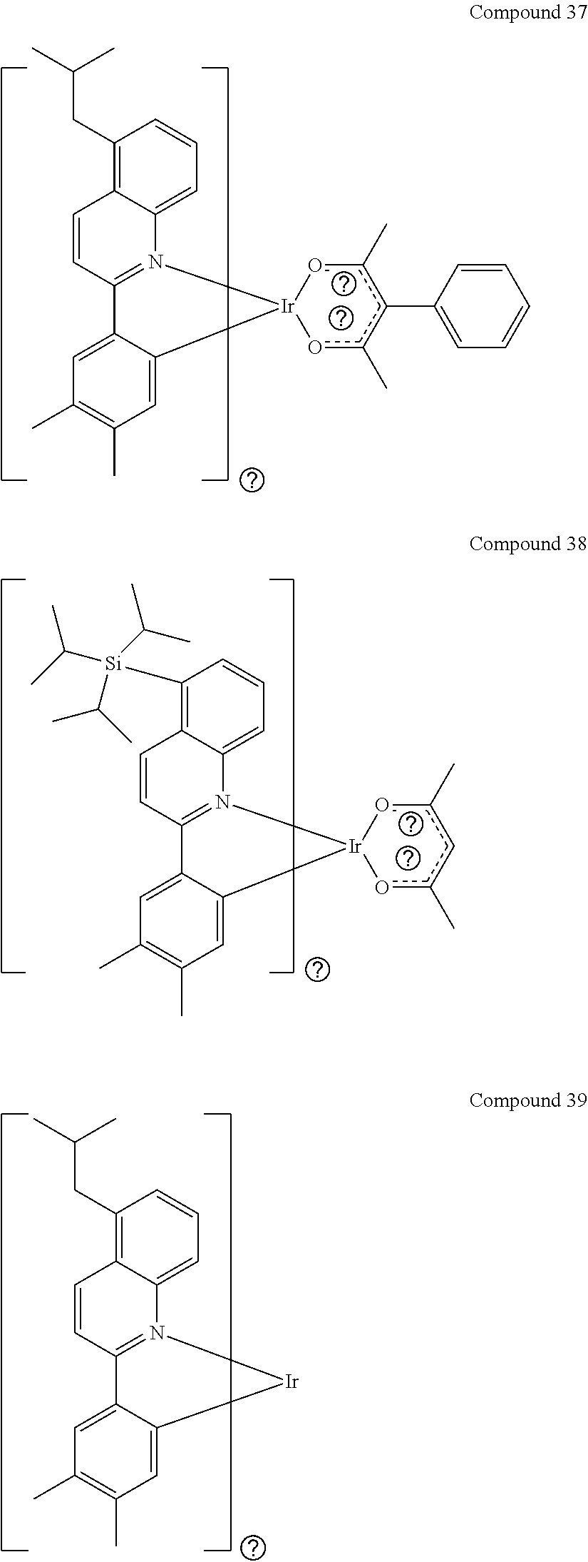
C1(CC(C)C)=C2C(=CC=C1)N1=C(C=C2)C2=CC(C)=C(C)C=C2[Ir]12oc(C)c(C1=CC=CC=C1)c(C)o2.C1([Si](C(C)C)(C(C)C)C(C)C)=C2C(=CC=C1)N1=C(C=C2)C2=CC(C)=C(C)C=C2[Ir]12oc(C)cc(C)o2.CC(CC1=C2C(=CC=C1)N1=C(C=C2)C2=CC(C)=C(C)C=C2[Ir]1)C
